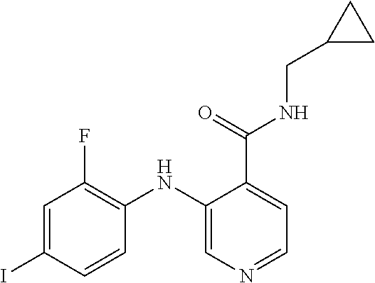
C1=C(I)C=CC(NC2=CN=CC=C2C(=O)NCC2CC2)=C1F
